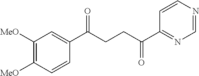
C1(C(CCC(C2=NC=NC=C2)=O)=O)=CC([MeO])=C([MeO])C=C1
